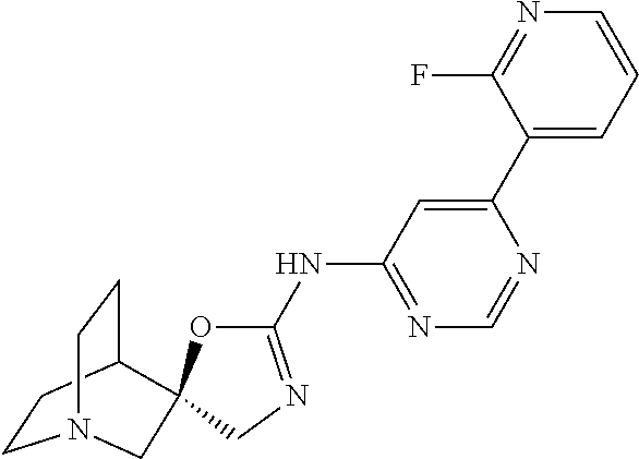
C1(C2=CC(NC3=NCC4(O3)C3CCN(CC3)C4)=NC=N2)=CC=CN=C1F
